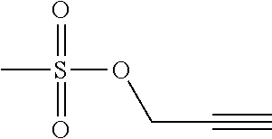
CS(OCC#C)(=O)=O
